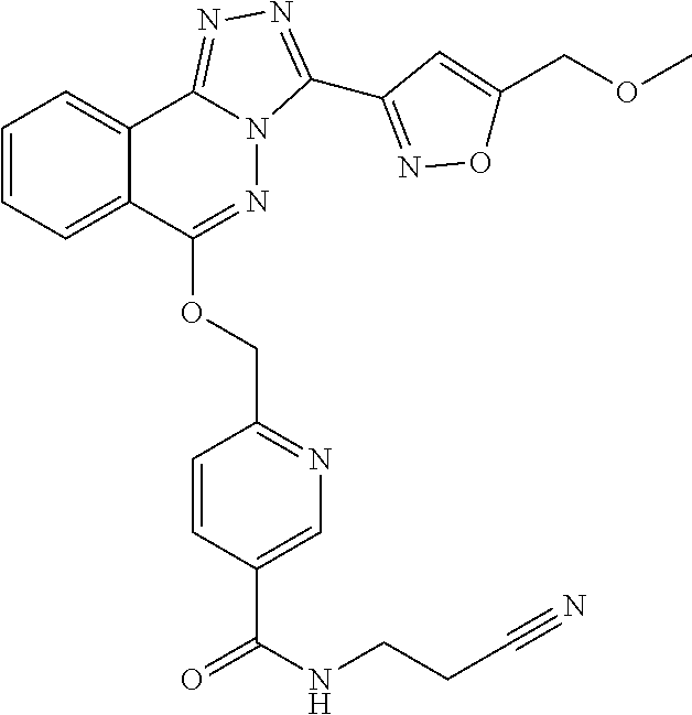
C1=CC(C(=O)NCCC#N)=CN=C1COC1=NN2C(=NN=C2C2=NOC(COC)=C2)C2=CC=CC=C21
